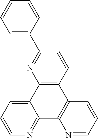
C1=C(C2=NC3=C(C=C2)C2=C(C4=NC=CC=C34)N=CC=C2)C=CC=C1
